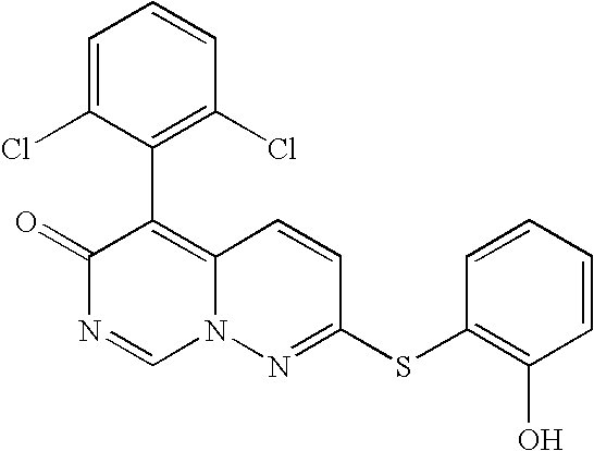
O=C1N=CN2C(=C1C1=C(Cl)C=CC=C1Cl)C=CC(SC1=C(O)C=CC=C1)=N2
